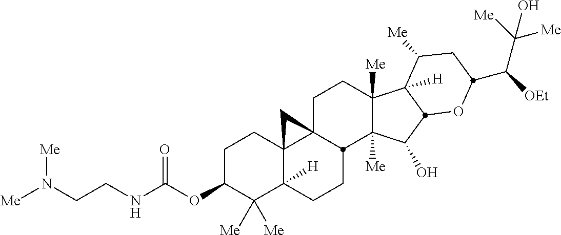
C1C(OC(NCCN([Me])[Me])=O)C([Me])([Me])C2([H])C3(C1)C1(CCC4([Me])C([Me])(C(O)C5C4([H])C([Me])CC(C([OEt])C([Me])([Me])O)O5)C1CC2)C3
